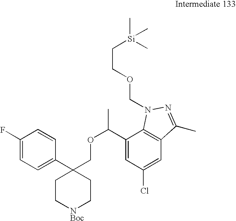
C1(C(C)OCC2(C3=CC=C(F)C=C3)CC[NBoc]CC2)=CC(Cl)=CC2=C1N(COCC[Si](C)(C)C)N=C2C
